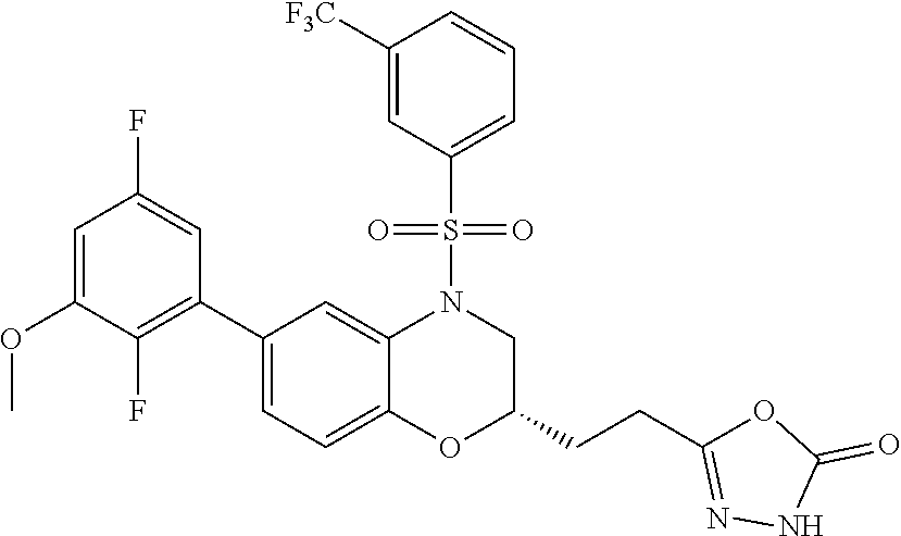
C1=C(OC)C(F)=C(C2=CC=C3C(=C2)N(S(C2=CC=CC([F3C])=C2)(=O)=O)CC(CCC2=NNC(=O)O2)O3)C=C1F
